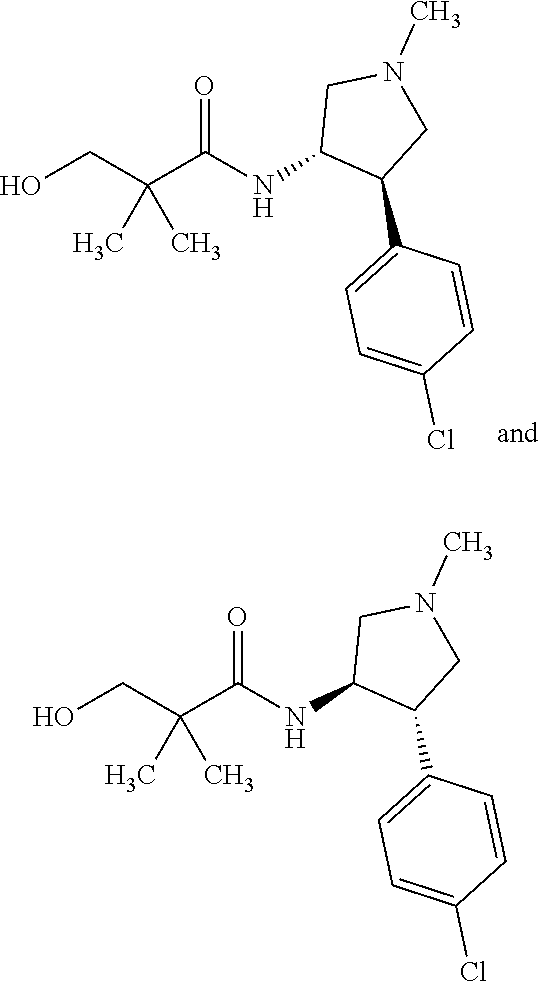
OCC(C(NC1C(C2=CC=C(Cl)C=C2)CN(C)C1)=O)(C)C.OCC(C(NC1C(C2=CC=C(Cl)C=C2)CN(C)C1)=O)(C)C
